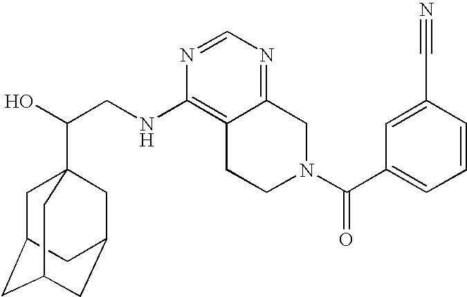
C(CNC1=C2C(=NC=N1)CN(C(=O)C1=CC=CC(C#N)=C1)CC2)(O)C12CC3CC(CC(C1)C3)C2
